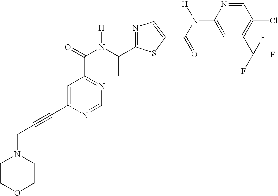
C1=C(C#CCN2CCOCC2)N=CN=C1C(N(C(C1=NC=C(C(N(C2=CC(C(F)(F)F)=C(Cl)C=N2)[H])=O)S1)C)[H])=O
